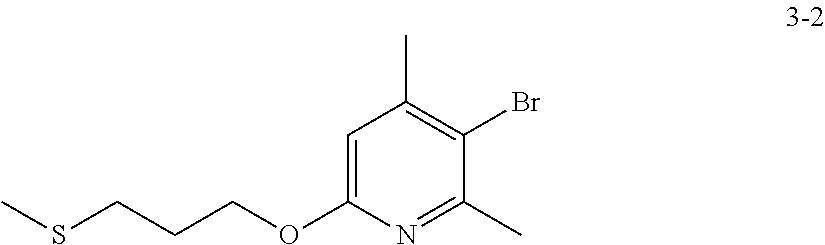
C1=C(OCCCSC)N=C(C)C(Br)=C1C
